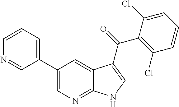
C1(C2=CN=C3C(=C2)C(C(=O)C2=C(Cl)C=CC=C2Cl)=CN3)=CC=CN=C1
